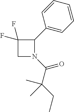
C1N(C(C(CC)(C)C)=O)C(C2=CC=CC=C2)C1(F)F
